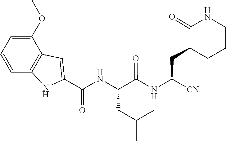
C(C(NC(C(NC(=O)C1=CC2=C(N1)C=CC=C2OC)CC(C)C)=O)[CN])C1C(=O)NCCC1
